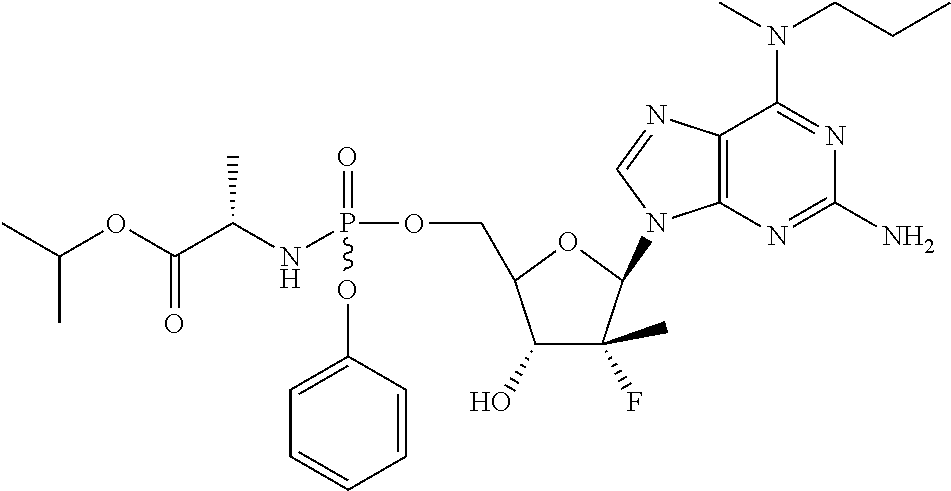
CC(OC(C(NP(OCC1C(O)C(F)(C)C(N2C3=C(C(N(C)CCC)=NC(N)=N3)N=C2)O1)(=O)OC1=CC=CC=C1)C)=O)C
